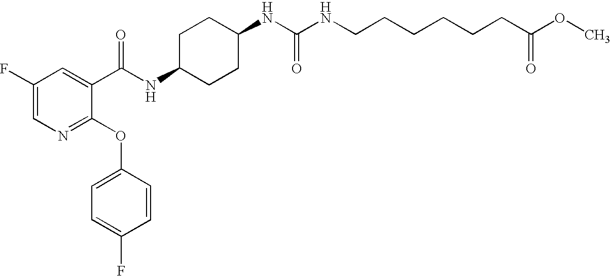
N1=C(OC2=CC=C(F)C=C2)C(C(NC2CCC(NC(=O)NCCCCCCC(OC)=O)CC2)=O)=CC(F)=C1
